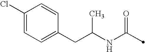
C(NC(=O)C)(CC1=CC=C(Cl)C=C1)C
